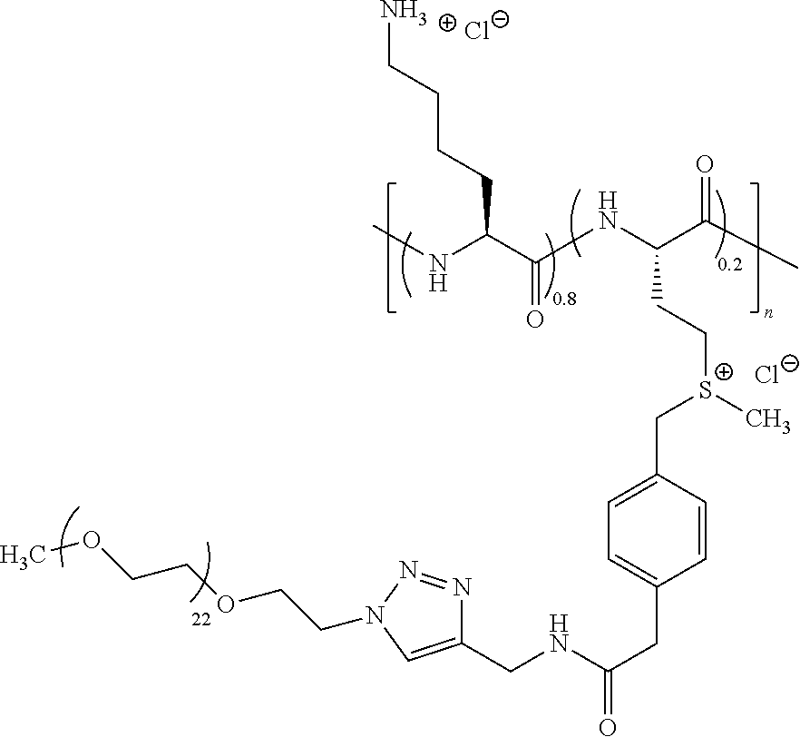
Cl.[Cl-].CNC(C(NC(C(C)=O)CC[S+](C)CC1=CC=C(CC(NCC2=CN(CCOCCOC)N=N2)=O)C=C1)=O)CCCCN
